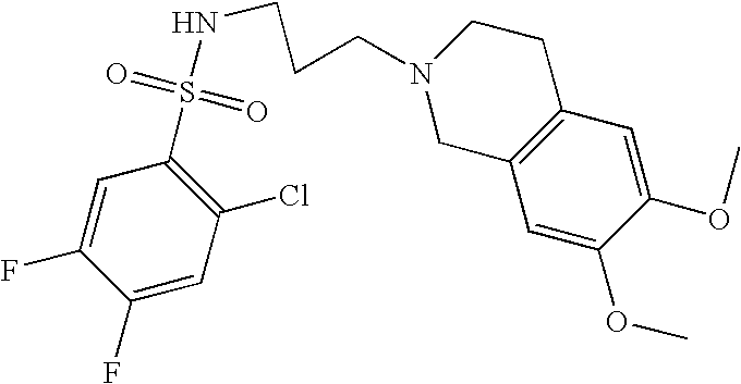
C1(S(=O)(=O)NCCCN2CC3=C(CC2)C=C(OC)C(OC)=C3)=C(Cl)C=C(F)C(F)=C1
